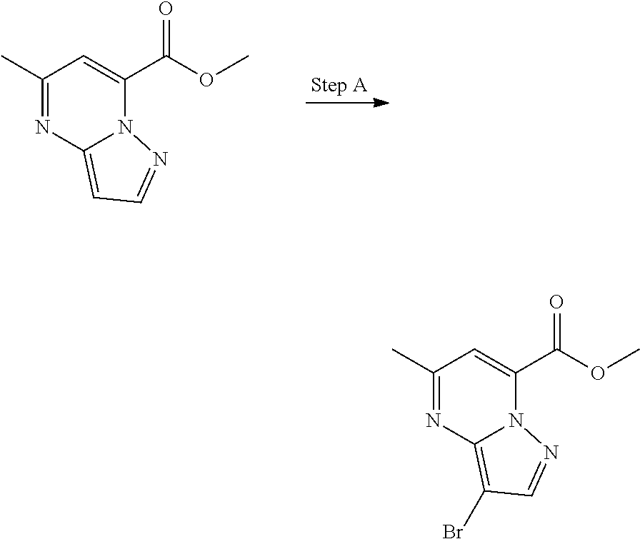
C1(C)=NC2=CC=NN2C(C(OC)=O)=C1.C1(C)=NC2=C(Br)C=NN2C(C(OC)=O)=C1
